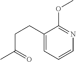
C1(CCC(C)=O)=CC=CN=C1OC
